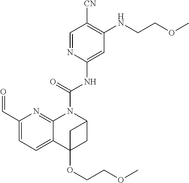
C(NC1=CC(NCCOC)=C([CN])C=N1)(=O)N1C2=NC(C=O)=CC=C2C2(OCCOC)CC1C2
